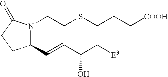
C1(C=CC(O)C[E3])N(CCSCCC[COOH])C(=O)CC1
